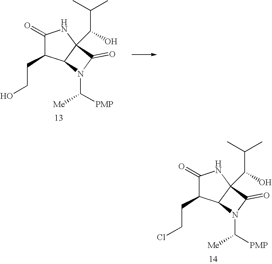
C1(=O)C(CCO)C2C(C(C(C)C)O)(N1)C(=O)N2C([Me])[PMP].C1(=O)C(CCCl)C2C(C(C(C)C)O)(N1)C(=O)N2C([Me])[PMP]
